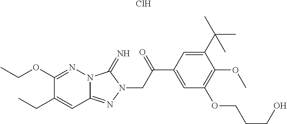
Cl.C1(OCC)=NN2C(=NN(CC(C3=CC(OCCCO)=C(OC)C(C(C)(C)C)=C3)=O)C2=N)C=C1CC
